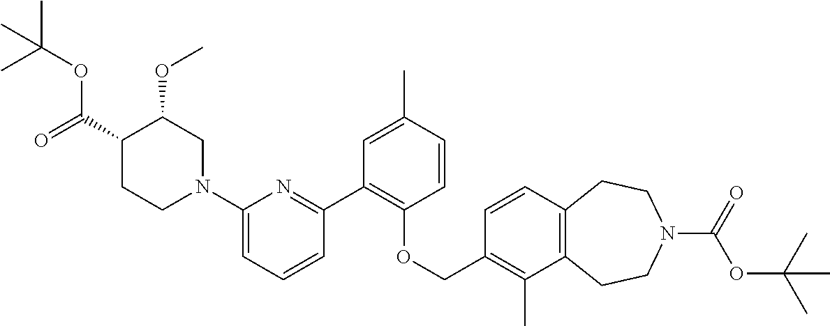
C1(N2CC(OC)C(C(=O)OC(C)(C)C)CC2)=CC=CC(C2=C(OCC3=C(C)C4=C(C=C3)CCN(C(=O)OC(C)(C)C)CC4)C=CC(C)=C2)=N1
